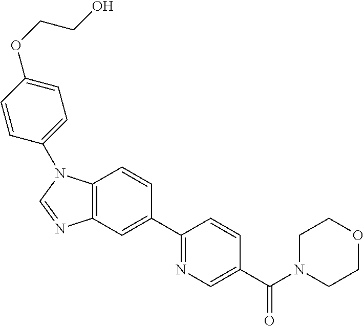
C12=C(C=C(C3=NC=C(C(N4CCOCC4)=O)C=C3)C=C1)N=CN2C1=CC=C(OCCO)C=C1
